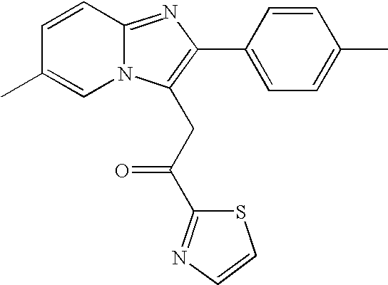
C1=CC2=NC(C3=CC=C(C)C=C3)=C(CC(=O)C3=NC=CS3)N2C=C1C
